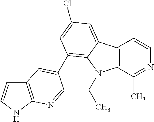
C12=C(C(C)=NC=C1)N(CC)C1=C(C3=CC4=C(NC=C4)N=C3)C=C(Cl)C=C21
